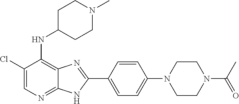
C1(Cl)=CN=C2C(=C1NC1CCN(C)CC1)N=C(C1=CC=C(N3CCN(C(C)=O)CC3)C=C1)N2
